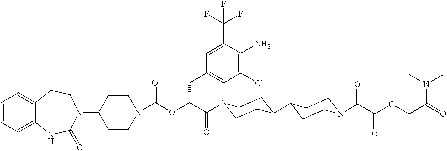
C1(N2CCC3=CC=CC=C3NC2=O)CCN(C(OC(C(=O)N2CCC(C3CCN(C(C(OCC(=O)N(C)C)=O)=O)CC3)CC2)CC2=CC(Cl)=C(N)C(C(F)(F)F)=C2)=O)CC1
